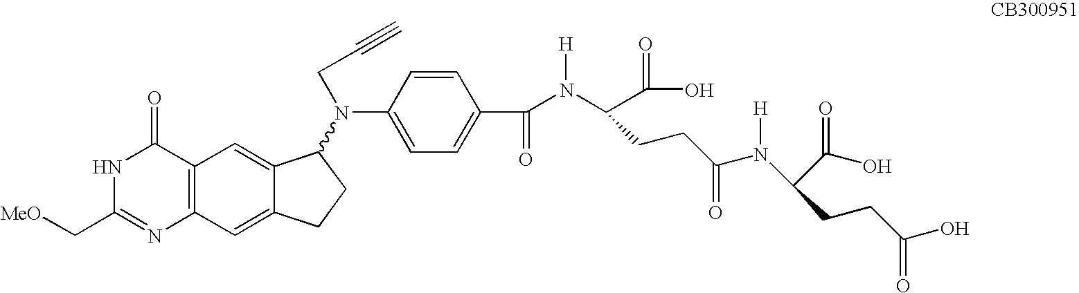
N1C(C[MeO])=NC2=C(C1=O)C=C1C(=C2)CCC1N(C1=CC=C(C(=O)N(C(C(O)=O)CCC(N(C(C(O)=O)CCC(O)=O)[H])=O)[H])C=C1)CC#C
